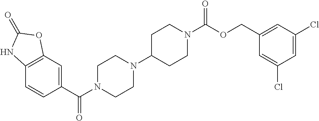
C12=C(C=C(C(N3CCN(C4CCN(C(OCC5=CC(Cl)=CC(Cl)=C5)=O)CC4)CC3)=O)C=C1)OC(=O)N2
